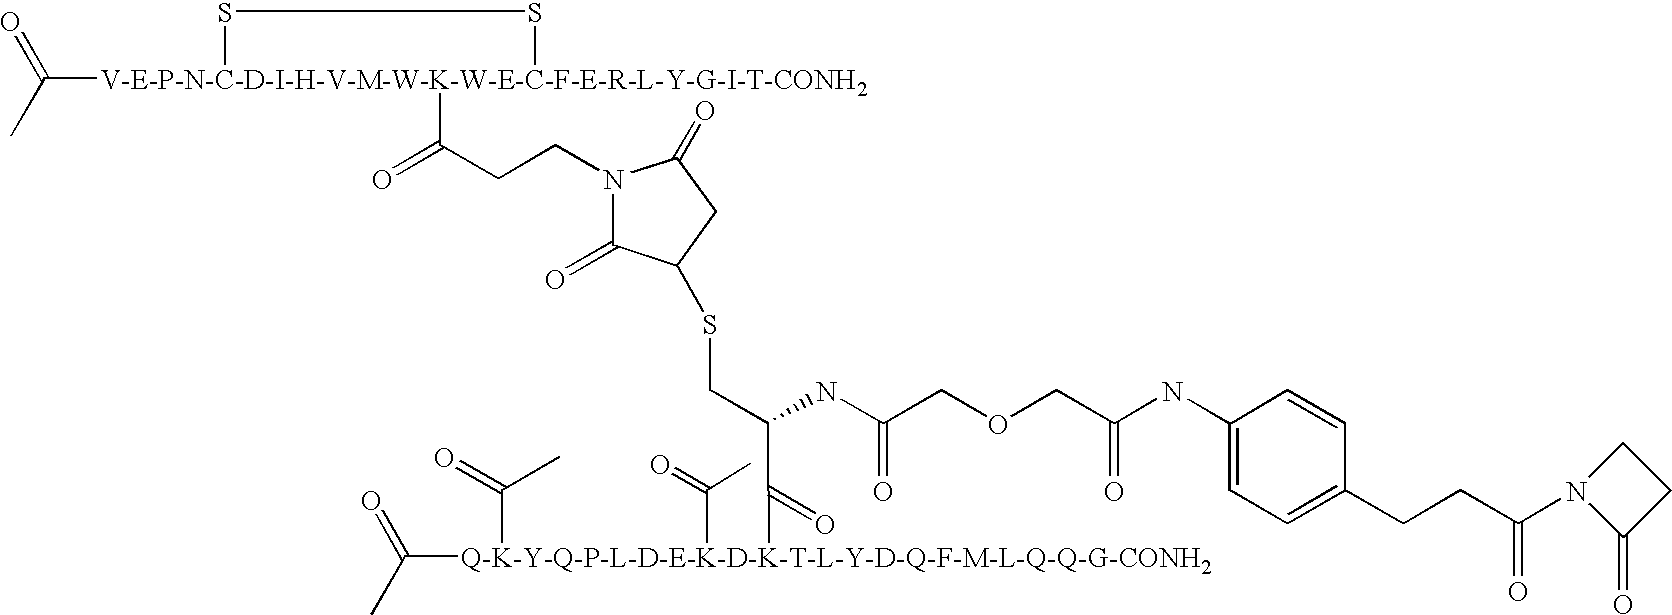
CC(=O)[V-E-P-N-C-D-I-H-V-M-W-K-W-E-C-F-E-R-L-Y-G-I-T-CONH2]1(C(=O)CCN2C(=O)C(SCC(C([Q-K-Y-Q-P-L-D-E-K-D-K-T-L-Y-D-Q-F-M-L-Q-Q-G-CONH2](C(C)=O)(C(C)=O)C(=O)C)=O)NC(COCC(NC3=CC=C(CCC(N4C(=O)CC4)=O)C=C3)=O)=O)CC2=O)SS1
